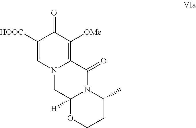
C1([HOOC])=CN2C(=C([OMe])C1=O)C(=O)N1C([H])(C2)OCCC1C
